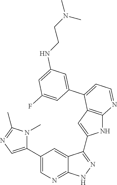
C1(C2=CN=C3C(=C2)C(C2=CC4=C(N2)N=CC=C4C2=CC(NCCN(C)C)=CC(F)=C2)=NN3)=CN=C(C)N1C
